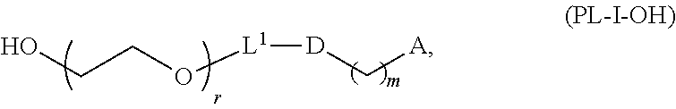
[L1]([D]C[A])OCCO
